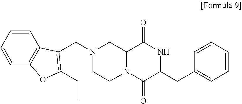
O=C1NC(CC2=CC=CC=C2)C(=O)N2CCN(CC3=C(CC)OC4=C3C=CC=C4)CC12
